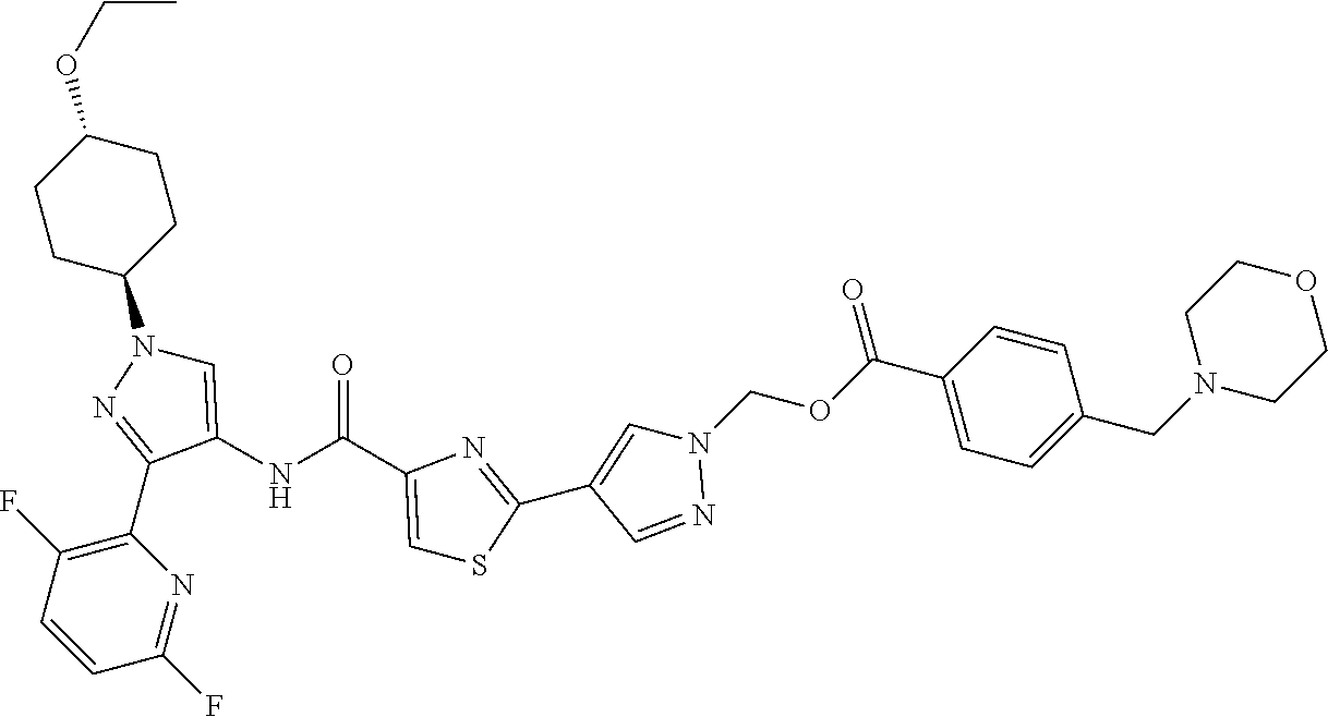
C1=C(NC(=O)C2=CSC(C3=CN(COC(=O)C4=CC=C(CN5CCOCC5)C=C4)N=C3)=N2)C(C2=C(F)C=CC(F)=N2)=NN1C1CCC(OCC)CC1
